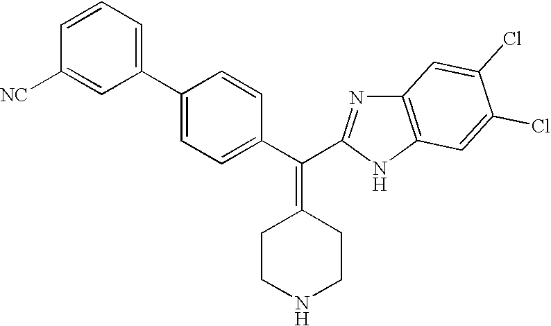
C1(C2=CC=C(C(=C3CCNCC3)C3=NC4=C(N3)C=C(Cl)C(Cl)=C4)C=C2)=CC=CC([NC])=C1
